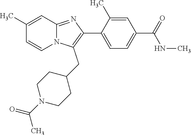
C1(C)=CC2=NC(C3=CC=C(C(=O)NC)C=C3C)=C(CC3CCN(C(C)=O)CC3)N2C=C1
